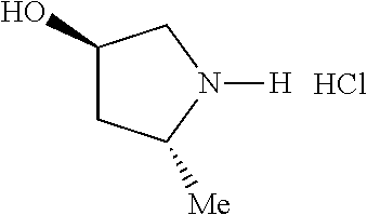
OC1CC([Me])N([H])C1.Cl
